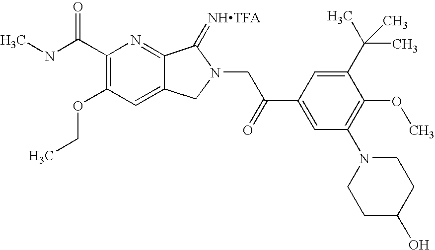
C1(C(NC)=O)=C(OCC)C=C2C(=N1)C(=[NHTFA])N(CC(C1=CC(N3CCC(O)CC3)=C(OC)C(C(C)(C)C)=C1)=O)C2
